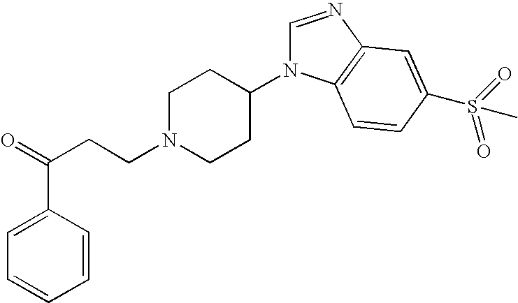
O=C(C1=CC=CC=C1)CCN1CCC(N2C=NC3=C2C=CC(S(C)(=O)=O)=C3)CC1
